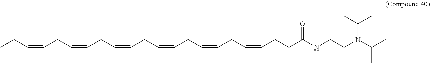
CCC=CCC=CCC=CCC=CCC=CCC=CCCC(NCCN(C(C)C)C(C)C)=O
